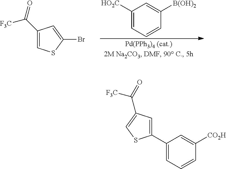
C1([HO2C])=CC=CC([B(OH)2])=C1.C1(C([F3C])=O)=CSC(Br)=C1.C1(C2=CC(C([F3C])=O)=CS2)=CC=CC([CO2H])=C1
